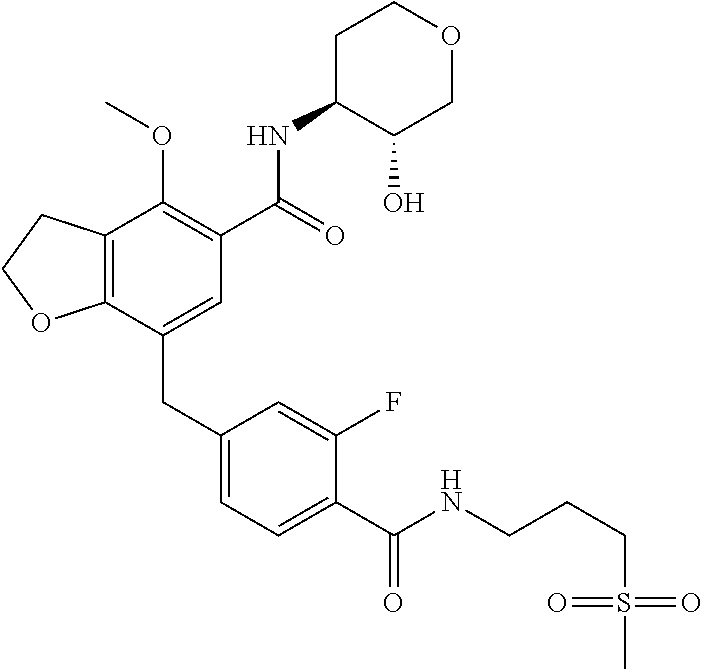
C12=C(CCO1)C(OC)=C(C(NC1C(O)COCC1)=O)C=C2CC1=CC=C(C(NCCCS(=O)(=O)C)=O)C(F)=C1
